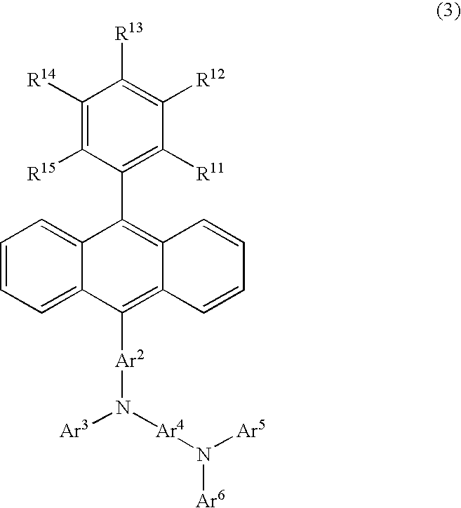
C1=CC=C2C(=C1)C(C1=C([R11])C([R12])=C([R13])C([R14])=C1[R15])=C1C(=C2[Ar2]N([Ar3])[Ar4]N([Ar5])[Ar6])C=CC=C1
